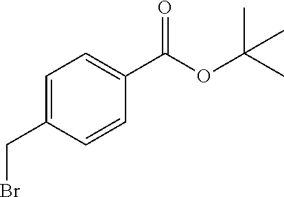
C1=C(CBr)C=CC(C(OC(C)(C)C)=O)=C1
